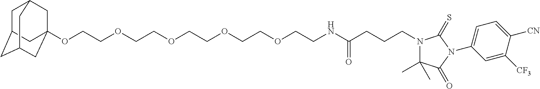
C1C2CC3CC(OCCOCCOCCOCCOCCNC(CCCN4C(C)(C)C(=O)N(C5=CC=C([CN])C([CF3])=C5)C4=S)=O)(CC1C3)C2
